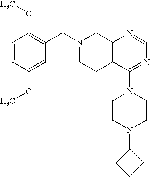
C1(CN2CCC3=C(C2)N=CN=C3N2CCN(C3CCC3)CC2)=C(OC)C=CC(OC)=C1
